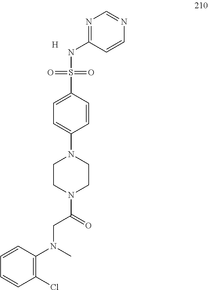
[H].N1=C(NS(=O)(=O)C2=CC=C(N3CCN(C(CN(C4=C(Cl)C=CC=C4)C)=O)CC3)C=C2)C=CN=C1
